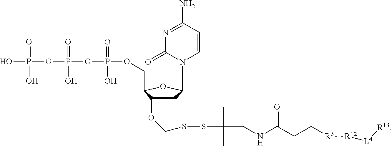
OP(OP(OP(OCC1C(OCSSC(CNC(CC[R5][R12][L4][R13])=O)(C)C)CC(N2C=CC(N)=NC2=O)O1)(=O)O)(=O)O)(=O)O
